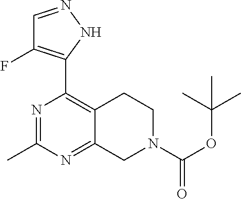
N1=C(C)N=C2C(=C1C1=C(F)C=NN1)CCN(C(OC(C)(C)C)=O)C2
